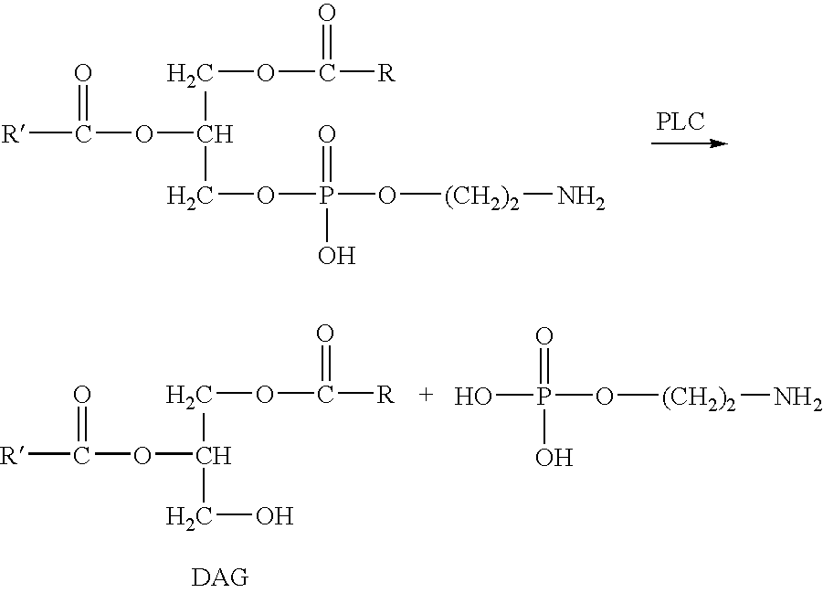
[R]C(=O)OC(COC(=O)[R])CO.OP(=O)(O)O[(CH2)2]N.[R]C(=O)OC(COC(=O)[R])COP(=O)(O[(CH2)2]N)O
